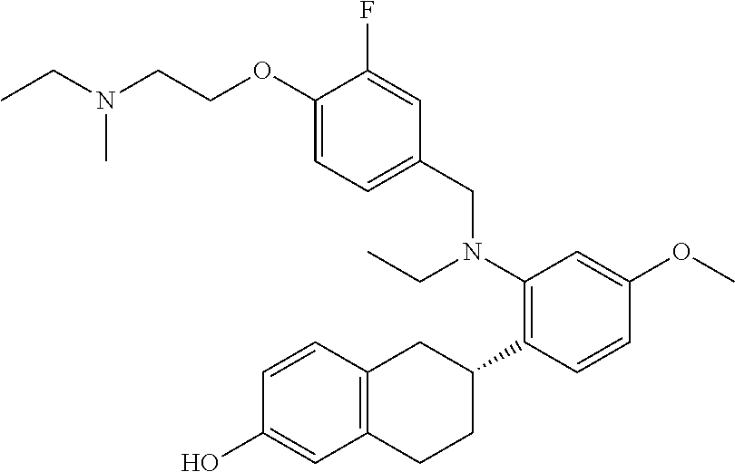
C1(O)=CC2=C(C=C1)CC(C1=C(N(CC3=CC=C(OCCN(CC)C)C(F)=C3)CC)C=C(OC)C=C1)CC2
